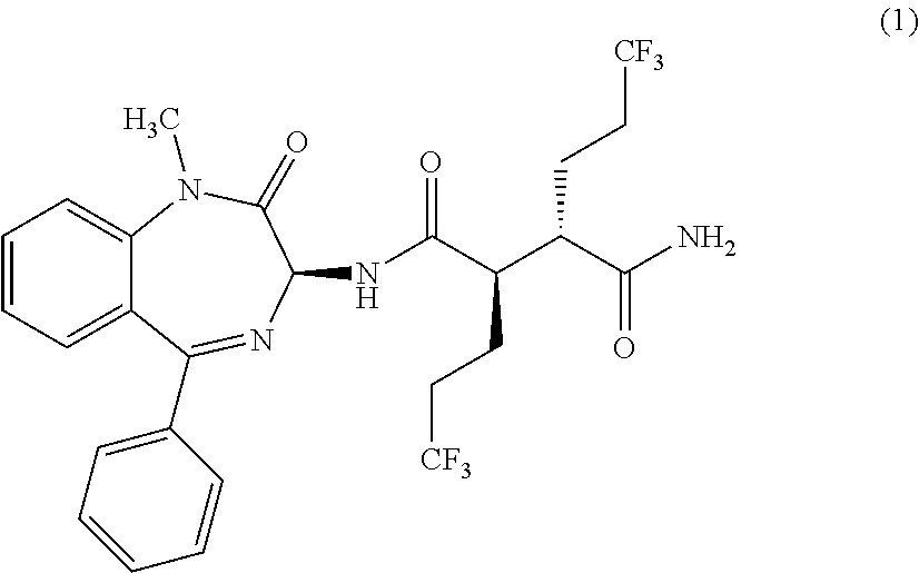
C1=CC=C2C(=C1)N(C)C(=O)C(NC(C(C(C(N)=O)CC[CF3])CC[CF3])=O)N=C2C1=CC=CC=C1
